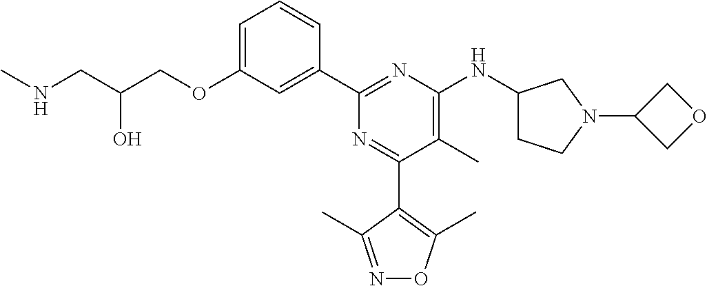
C1=C(OCC(CNC)O)C=C(C2=NC(NC3CCN(C4COC4)C3)=C(C)C(C3=C(C)ON=C3C)=N2)C=C1
